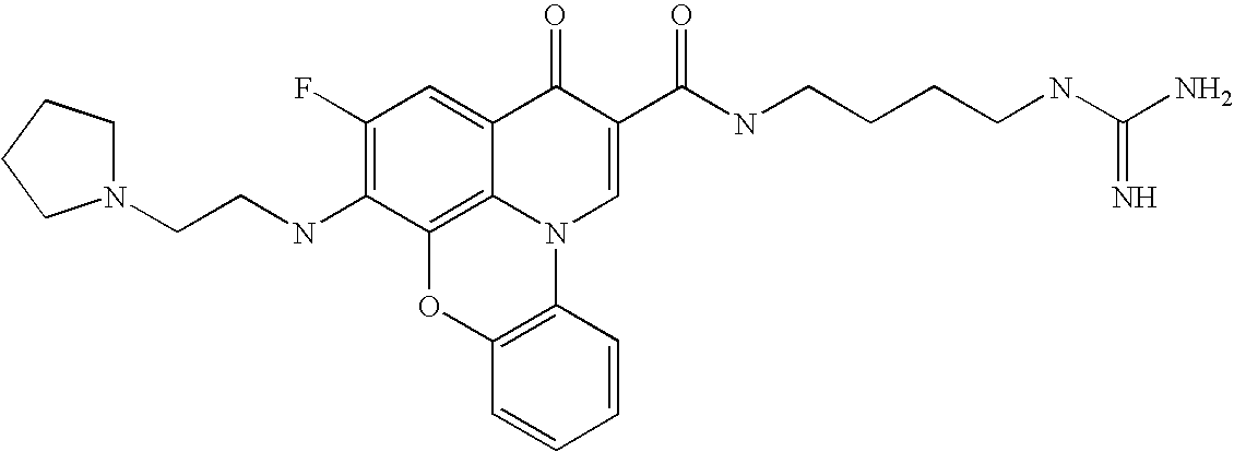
C1(F)=C(NCCN2CCCC2)C2=C3C(=C1)C(=O)C(C(NCCCCNC(N)=N)=O)=CN3C1=C(O2)C=CC=C1
